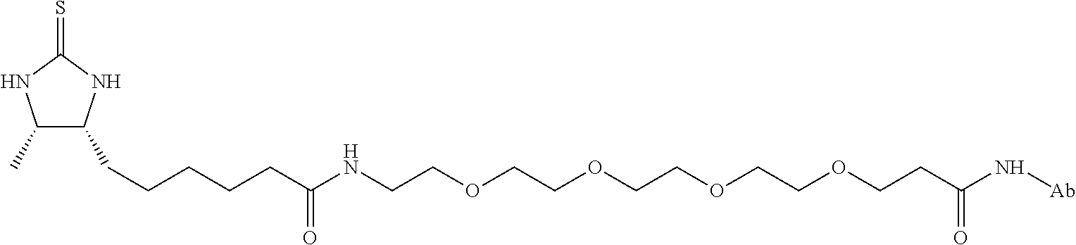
C1(C)C(CCCCCC(=O)NCCOCCOCCOCCOCCC(N[Ab])=O)NC(=S)N1
